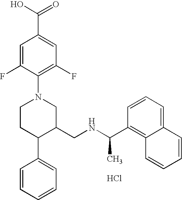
C1(C(NCC2CN(C3=C(F)C=C(C(O)=O)C=C3F)CCC2C2=CC=CC=C2)C)=C2C(=CC=C1)C=CC=C2.Cl
